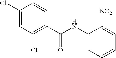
C1(Cl)=CC(Cl)=C(C(NC2=CC=CC=C2[NO2])=O)C=C1
